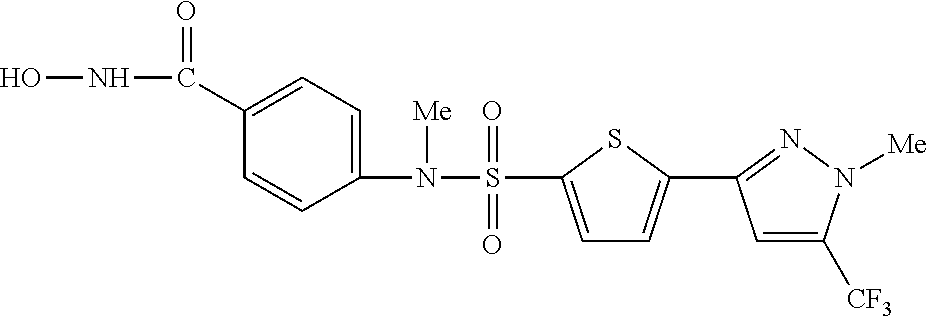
C1(N(S(=O)(C2=CC=C(C3=NN([Me])C([CF3])=C3)S2)=O)[Me])=CC=C(C(NO)=O)C=C1
